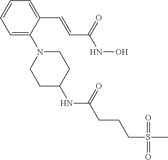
C1=C(N2CCC(NC(CCCS(C)(=O)=O)=O)CC2)C(C=CC(NO)=O)=CC=C1
